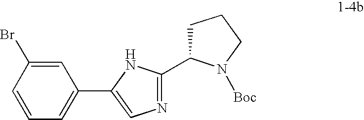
C1=CC=C(C2=CN=C(C3CCCN3[Boc])N2)C=C1Br
